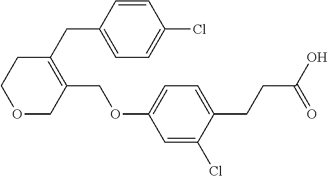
C1(COC2=CC=C(CCC(O)=O)C(Cl)=C2)=C(CC2=CC=C(Cl)C=C2)CCOC1
